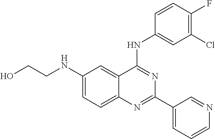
OCCNC1=CC=C2C(=C1)C(NC1=CC(Cl)=C(F)C=C1)=NC(C1=CC=CN=C1)=N2
